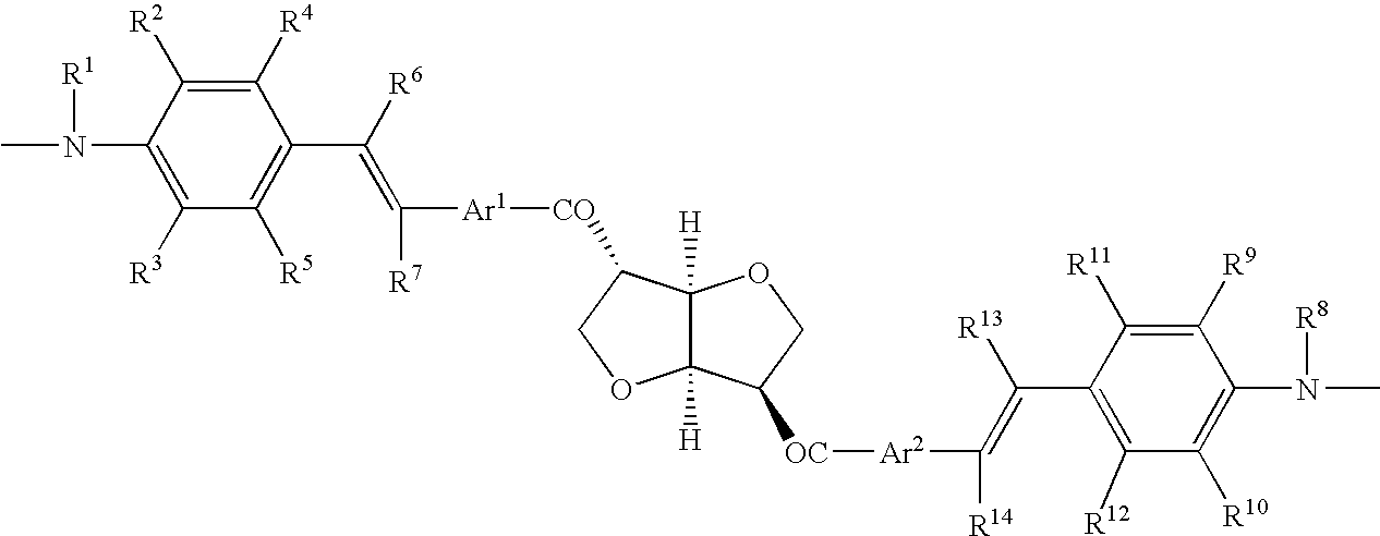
CN([R1])C1=C([R3])C([R5])=C(C([R6])=C([R7])[Ar1][CO]C2C3([H])C([H])(OC2)C([OC][Ar2]C([R14])=C(C2=C([R12])C([R10])=C(N(C)[R8])C([R9])=C2[R11])[R13])CO3)C([R4])=C1[R2]
